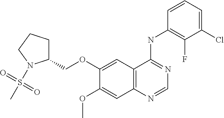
O(C1=CC2=C(C=C1OC)N=CN=C2NC1=C(F)C(Cl)=CC=C1)CC1CCCN1S(=O)(=O)C
